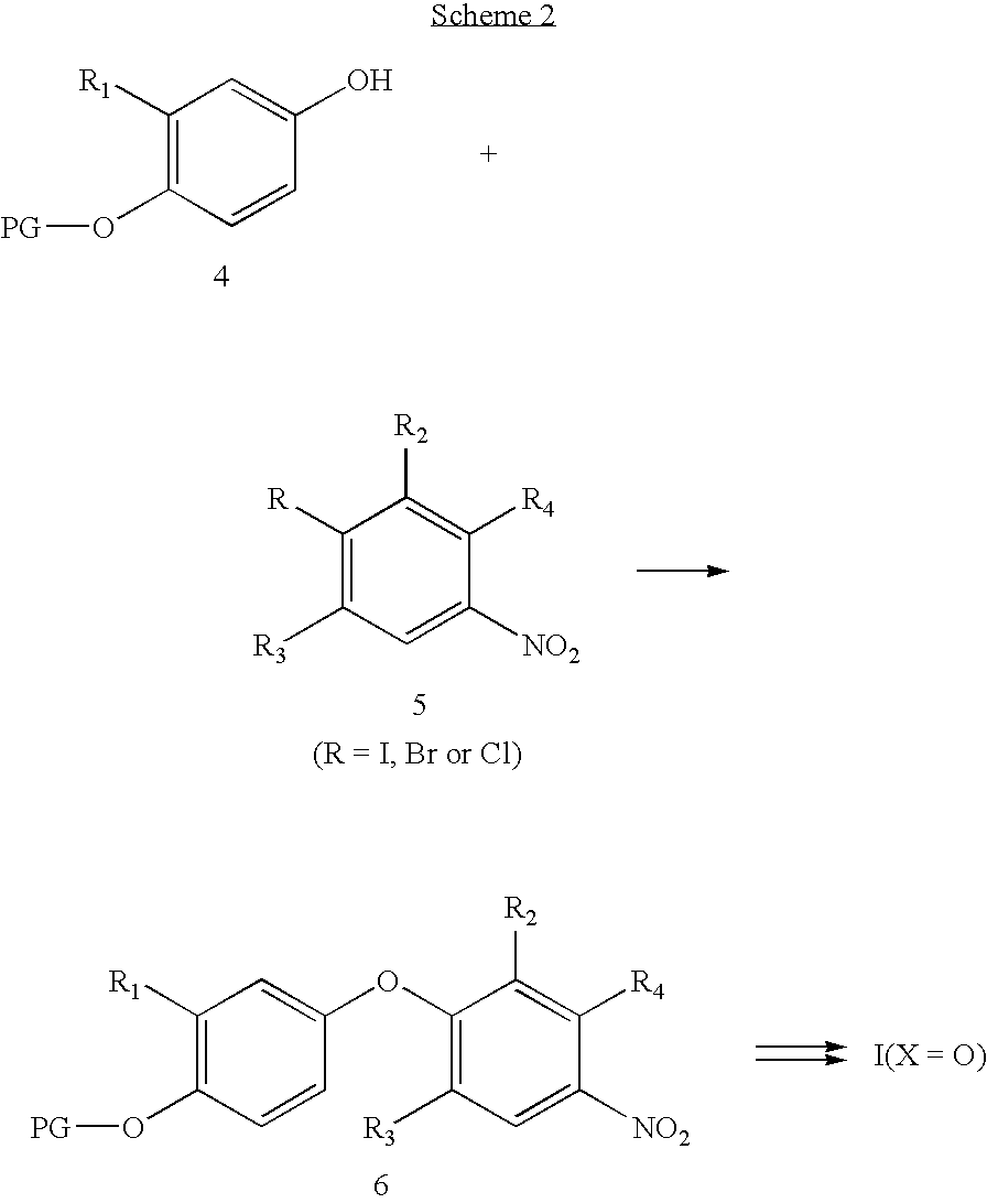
C1([R1])=C(O[PG])C=CC(O)=C1.C1([R1])=C(O[PG])C=CC(OC2=C([R3])C=C([NO2])C([R4])=C2[R2])=C1.C1([R])=C([R3])C=C([NO2])C([R4])=C1[R2]
